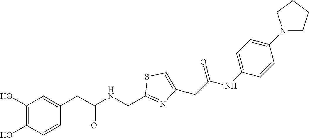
C1(CC(NCC2=NC(CC(NC3=CC=C(N4CCCC4)C=C3)=O)=CS2)=O)=CC(O)=C(O)C=C1
